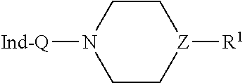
C1CN([Ind-Q])CC[Z]1[R1]
